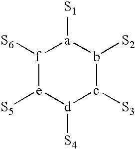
[f]1([S6])[e]([S5])[d]([S4])c([S3])-b([S2])[a]1[S1]
